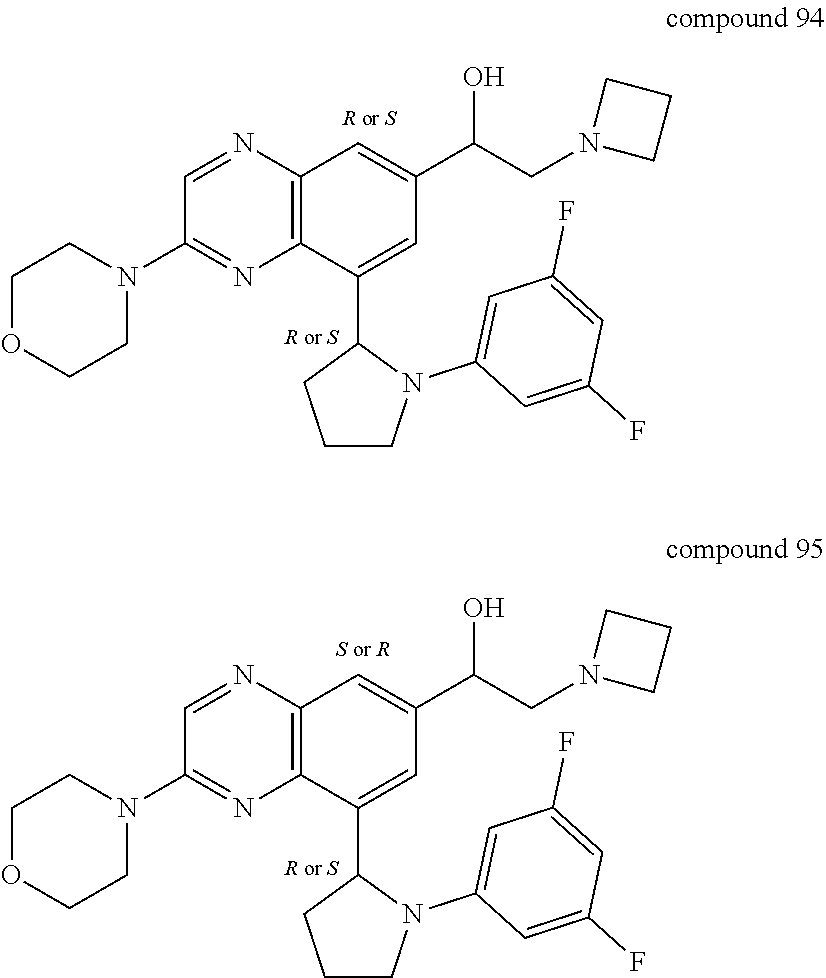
C1OCCN(C2=NC3=C(N=C2)C=C(C(CN2CCC2)O)C=C3C2CCCN2C2=CC(F)=CC(F)=C2)C1.C1OCCN(C2=NC3=C(N=C2)C=C(C(CN2CCC2)O)C=C3C2CCCN2C2=CC(F)=CC(F)=C2)C1
